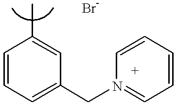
C1=CC=C(CN2=CC=CC=C2)C=C1C
